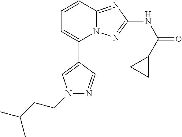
C1(C2=CN(CCC(C)C)N=C2)=CC=CC2=NC(NC(=O)C3CC3)=NN12
